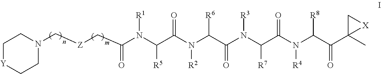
C(N(C(C(N(C(C(N(C(C(N(C(C(C1(C)[X]C1)=O)[R8])[R4])=O)[R7])[R3])=O)[R6])[R2])=O)[R5])[R1])(=O)C[Z]CN1CC[Y]CC1
